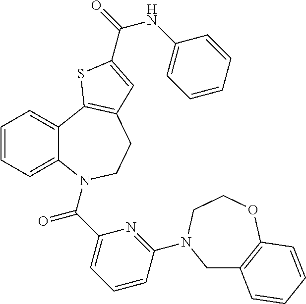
C1=CC=C2C(=C1)C1=C(CCN2C(C2=CC=CC(N3CC4=C(OCC3)C=CC=C4)=N2)=O)C=C(C(=O)NC2=CC=CC=C2)S1
